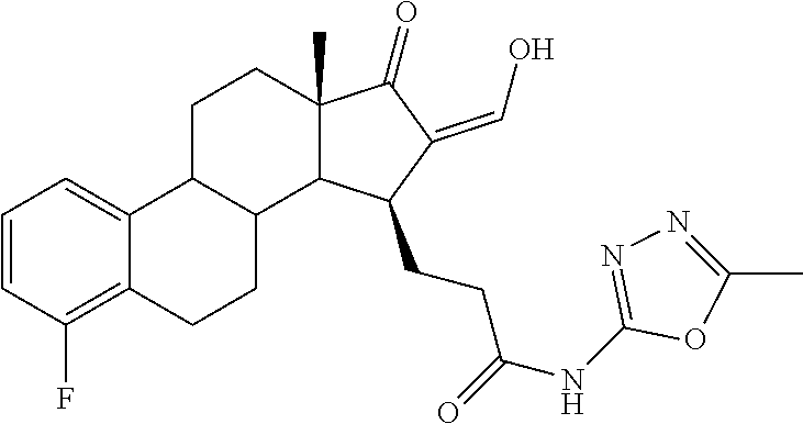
C1=CC(F)=C2C(=C1)C1C(CC2)C2C(C)(CC1)C(=O)C(=CO)C2CCC(NC1=NN=C(C)O1)=O
